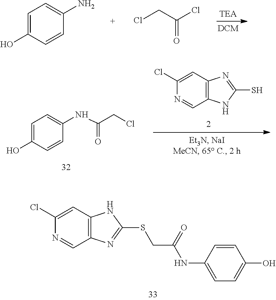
C1=C(O)C=CC(N)=C1.ClCC(Cl)=O.C12=C(C=C(Cl)N=C1)N=C(S)N2.C1=CC(NC(CCl)=O)=CC=C1O.C12=C(C=C(Cl)N=C1)NC(SCC(NC1=CC=C(O)C=C1)=O)=N2
